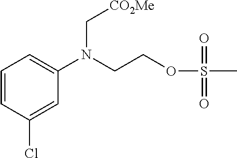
C1=CC(Cl)=CC(N(CCOS(C)(=O)=O)C[CO2Me])=C1
